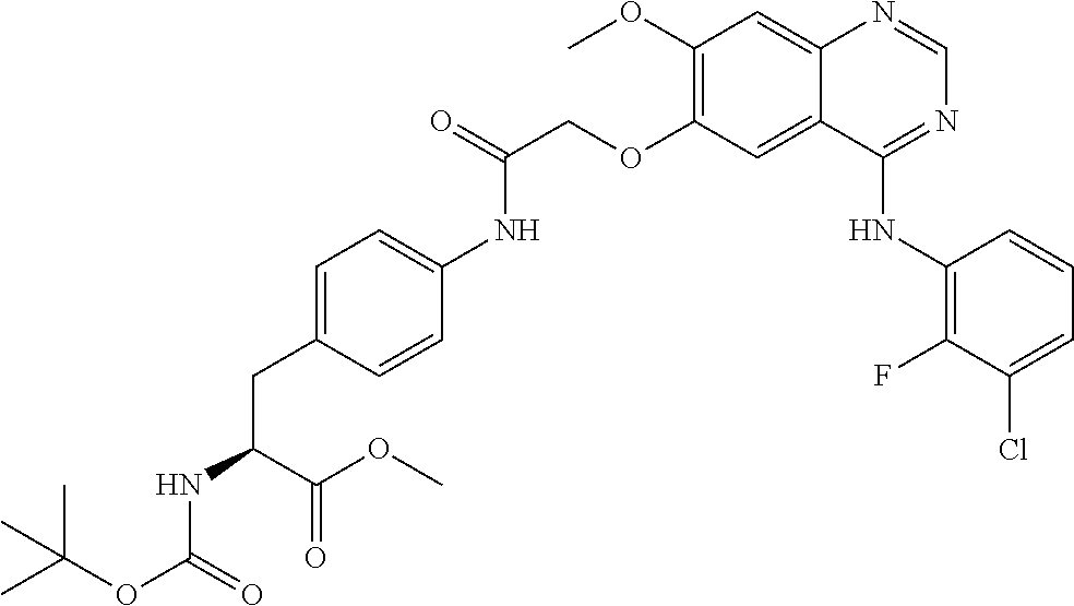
C1(OC)=C(OCC(=O)NC2=CC=C(CC(NC(OC(C)(C)C)=O)C(OC)=O)C=C2)C=C2C(=C1)N=CN=C2NC1=C(F)C(Cl)=CC=C1
